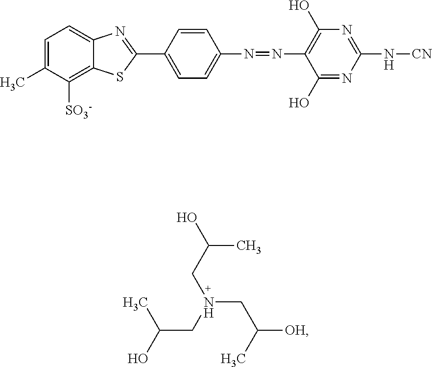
CC1=CC=C2C(=C1[SO3-])SC(C1=CC=C(N=NC3=C(O)N=C(N[CN])N=C3O)C=C1)=N2.C(C)(CN(CC([OH])C)CC(C)O)O
